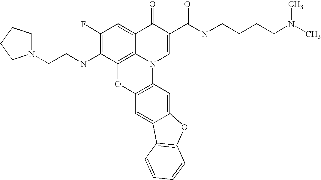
C1(F)=C(NCCN2CCCC2)C2=C3C(=C1)C(=O)C(C(NCCCCN(C)C)=O)=CN3C1=C(O2)C=C2C(=C1)OC1=C2C=CC=C1
